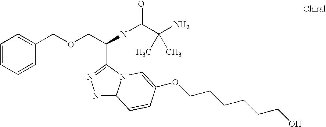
C(NC(=O)C(N)(C)C)(COCC1=CC=CC=C1)C1=NN=C2N1C=C(OCCCCCCO)C=C2
